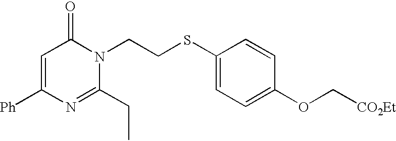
C1=C([Ph])N=C(CC)N(CCSC2=CC=C(OC[CO2Et])C=C2)C1=O
